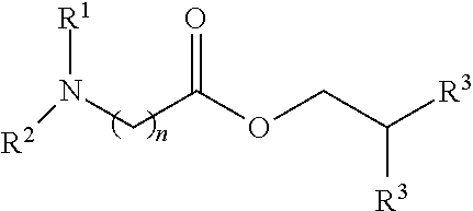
[R2]N(CC(OCC([R3])[R3])=O)[R1]
